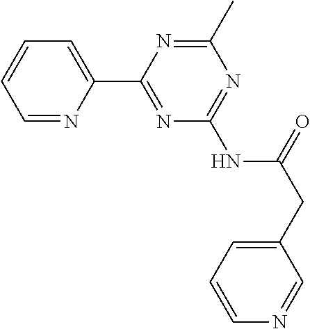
C1=NC(C2=NC(NC(CC3=CC=CN=C3)=O)=NC(C)=N2)=CC=C1
